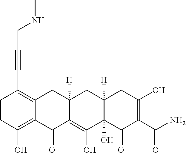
C1=CC(O)=C2C(=C1C#CCNC)CC1([H])C(=C(O)C3(O)C([H])(C1)CC(O)=C(C(N)=O)C3=O)C2=O
